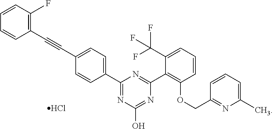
C1(C#CC2=CC=C(C3=NC(O)=NC(C4=C(OCC5=NC(C)=CC=C5)C=CC=C4C(F)(F)F)=N3)C=C2)=C(F)C=CC=C1.Cl
